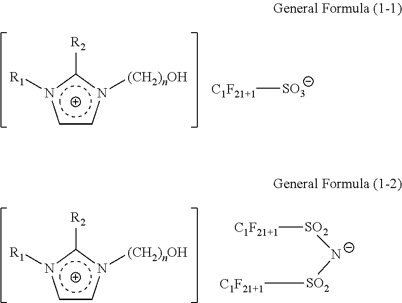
c1cn([(CH2)nOH])c([R2])n1[R1].[C1F21+1][SO3].c1cn([(CH2)nOH])c([R2])n1[R1].[C1F21+1][SO2][N-][SO2][C1F21+1]
